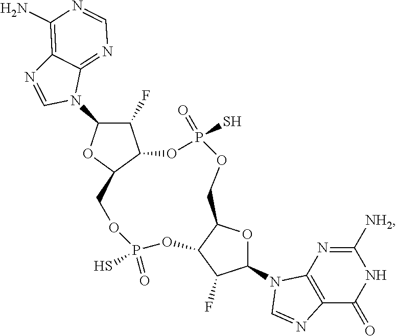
C1(F)C(N2C3=NC=NC(N)=C3N=C2)OC2C1OP(S)(=O)OCC1OC(N3C4=C(C(=O)NC([NH2])=N4)N=C3)C(F)C1OP(=O)(S)OC2
